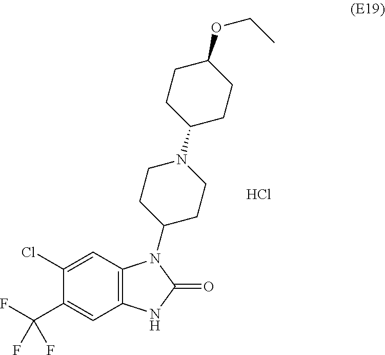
C1(Cl)=CC2=C(C=C1C(F)(F)F)NC(=O)N2C1CCN(C2CCC(OCC)CC2)CC1.Cl
